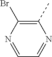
C1(C)=C(Br)N=CC=N1
